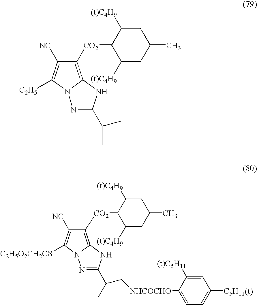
C1([CO2]C2C([(t)C4H9])CC(C)CC2[(t)C4H9])=C2N(C([C2H5])=C1[NC])N=C(C(C)C)N2.C1([CO2]C2C([(t)C4H9])CC(C)CC2[(t)C4H9])=C2N(C([C2H5O2CH2CS])=C1[NC])N=C(C(C)C[NHCOCHO]C1=CC=C([C5H11(t)])C=C1[(t)C5H11])N2
